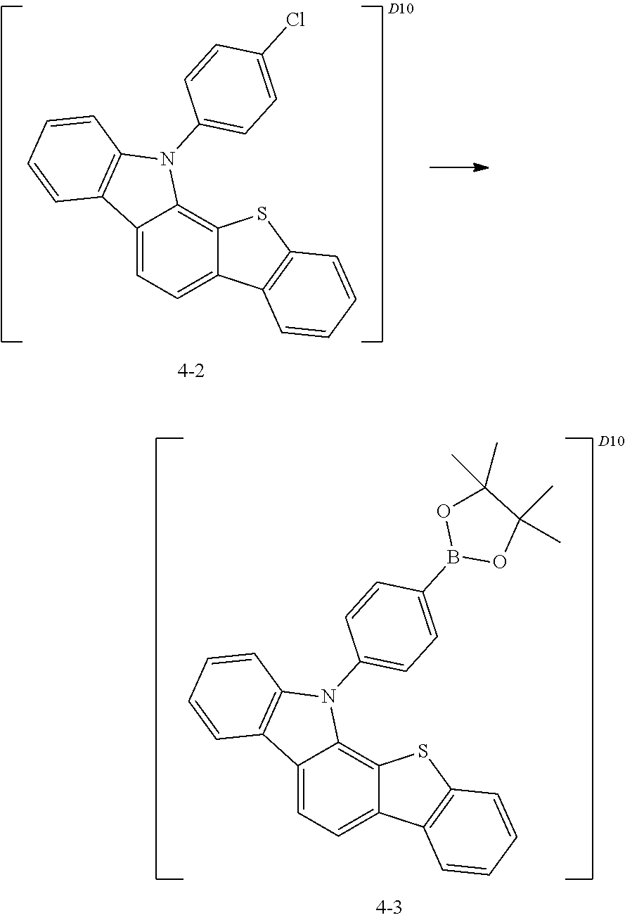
C12=CC=C3C(=C1N(C1=CC=C(B4OC(C)(C)C(C)(C)O4)C=C1)C1=C2C=CC=C1)SC1=C3C=CC=C1.C12=CC=C3C(=C1N(C1=CC=C(Cl)C=C1)C1=C2C=CC=C1)SC1=C3C=CC=C1
